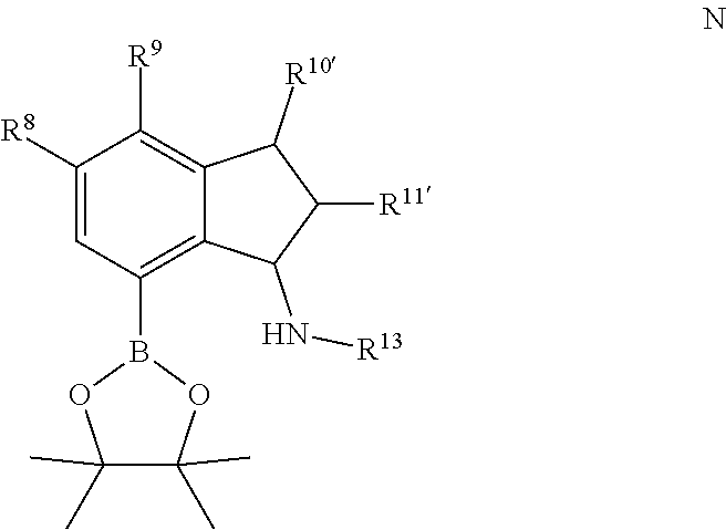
C1([R8])=CC(B2OC(C)(C)C(C)(C)O2)=C2C(=C1[R9])C([R10])C([R11])C2N[R13]
